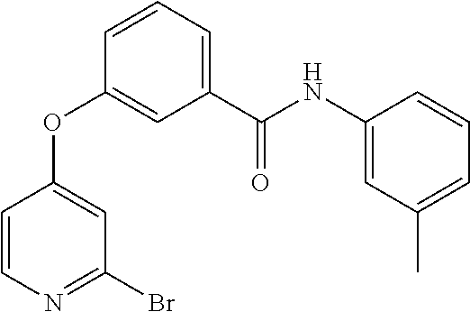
C1(OC2=CC(Br)=NC=C2)=CC(C(=O)NC2=CC(C)=CC=C2)=CC=C1
